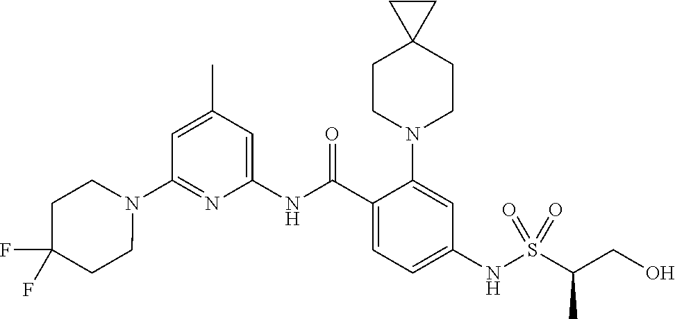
N1(C2=NC(NC(C3=CC=C(NS(C(CO)C)(=O)=O)C=C3N3CCC4(CC3)CC4)=O)=CC(C)=C2)CCC(F)(F)CC1
